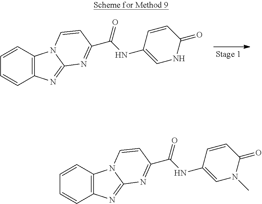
C1=CC2=C(C=C1)N=C1N2C=CC(C(NC2=CNC(=O)C=C2)=O)=N1.C1=CC2=C(C=C1)N=C1N2C=CC(C(NC2=CN(C)C(=O)C=C2)=O)=N1
